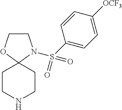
C1COC2(N1S(=O)(=O)C1=CC=C([OCF3])C=C1)CCNCC2
